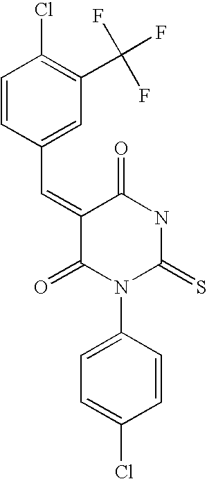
C1=CC(C=C2C(=O)N(C3=CC=C(Cl)C=C3)C(=S)NC2=O)=CC(C(F)(F)F)=C1Cl
